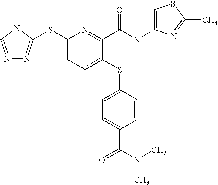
C1(SC2=NN=CN2)=CC=C(SC2=CC=C(C(N(C)C)=O)C=C2)C(C(NC2=CSC(C)=N2)=O)=N1
